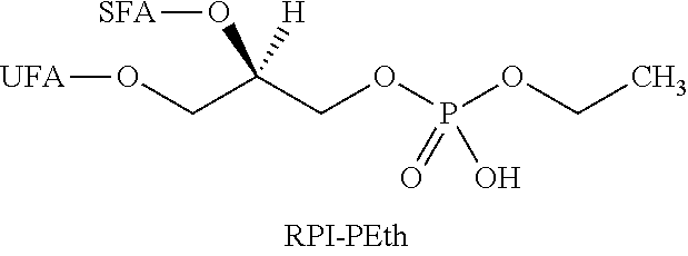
O(CC(COP(OCC)(O)=O)(O[SFA])[H])[UFA]
